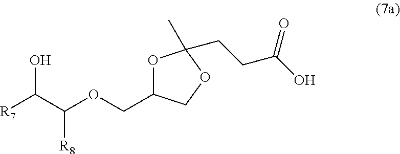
[R7]C(C(OCC1OC(C)(CCC(O)=O)OC1)[R8])O
